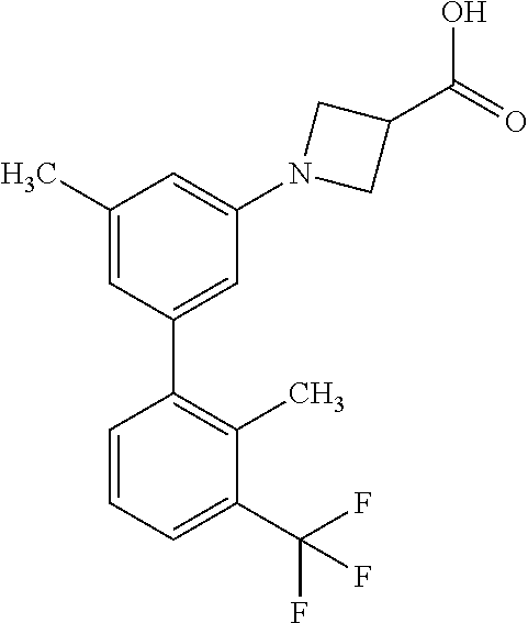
C1=CC=C(C(F)(F)F)C(C)=C1C1=CC(N2CC(C(=O)O)C2)=CC(C)=C1
